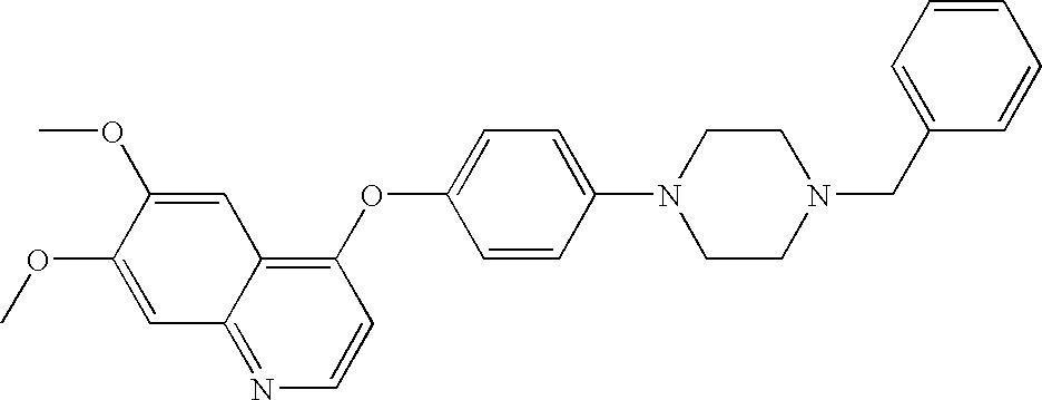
C1=C(OC)C(OC)=CC2=NC=CC(OC3=CC=C(N4CCN(CC5=CC=CC=C5)CC4)C=C3)=C12
